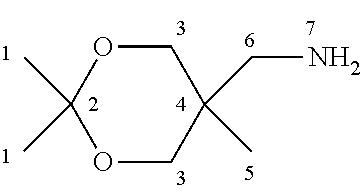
O1CC(CN)(C)COC1(C)C
